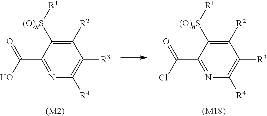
C(C1=NC([R4])=C([R3])C([R2])=C1[(O)nS][R1])(=O)Cl.[(M18)].C(C1=NC([R4])=C([R3])C([R2])=C1[(O)nS][R1])(O)=O.[(M2)]
